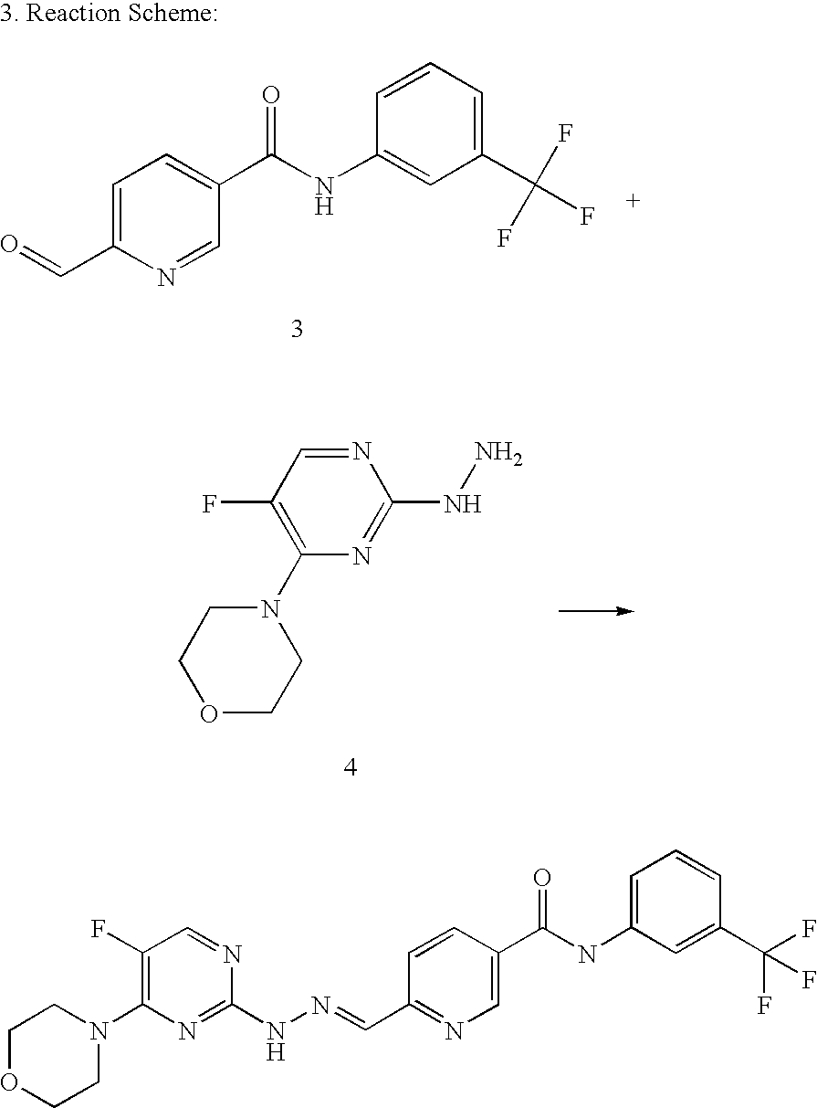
C1=NC(NN)=NC(N2CCOCC2)=C1F.C1=C(C=O)N=CC(C(NC2=CC(C(F)(F)F)=CC=C2)=O)=C1.C1OCCN(C2=C(F)C=NC(NN=CC3=NC=C(C(NC4=CC=CC(C(F)(F)F)=C4)=O)C=C3)=N2)C1
